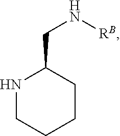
N1CCCCC1CN[RB]
